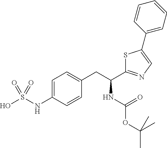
C1=C(NS(O)(=O)=O)C=CC(CC(NC(=O)OC(C)(C)C)C2=NC=C(C3=CC=CC=C3)S2)=C1
